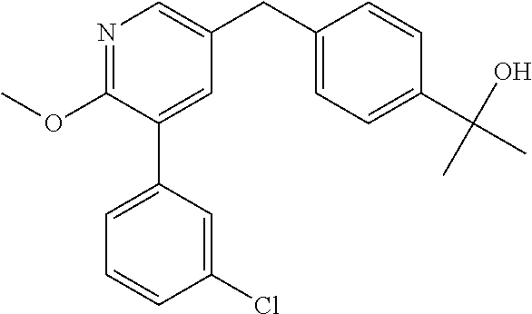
C1(OC)=NC=C(CC2=CC=C(C(C)(O)C)C=C2)C=C1C1=CC=CC(Cl)=C1
